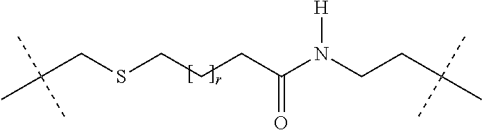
C(CSCCCC(N(CCC(C)(C)C)[H])=O)(C)(C)C
